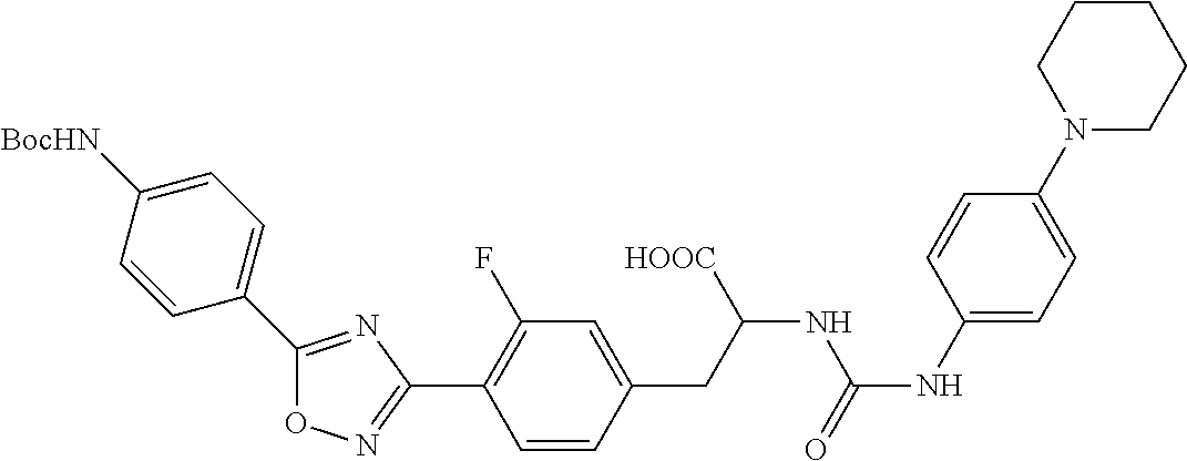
O1N=C(C2=C(F)C=C(CC(NC(NC3=CC=C(N4CCCCC4)C=C3)=O)[HOOC])C=C2)N=C1C1=CC=C([BocHN])C=C1
